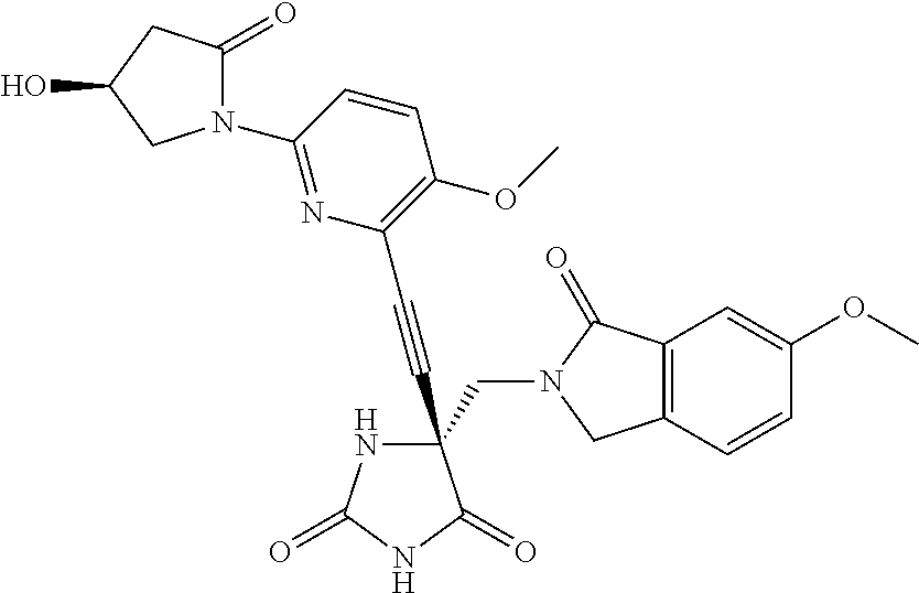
N1C(=O)NC(=O)C1(C#CC1=C(OC)C=CC(N2C(=O)CC(O)C2)=N1)CN1C(=O)C2=C(C1)C=CC(OC)=C2
